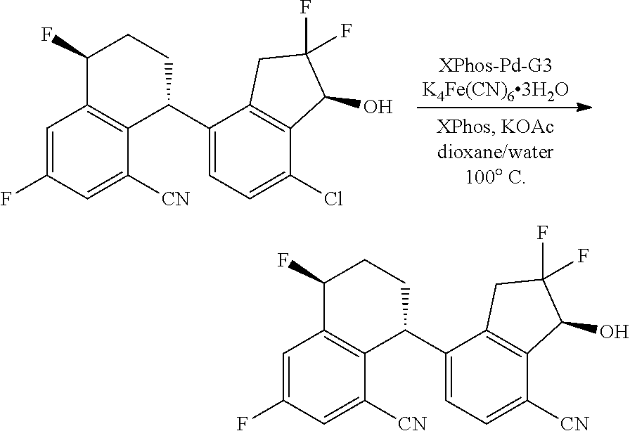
C1=C(F)C=C([CN])C2=C1C(F)CCC2C1=CC=C(Cl)C2=C1CC(F)(F)C2O.C1=C(F)C=C([CN])C2=C1C(F)CCC2C1=CC=C([CN])C2=C1CC(F)(F)C2O
